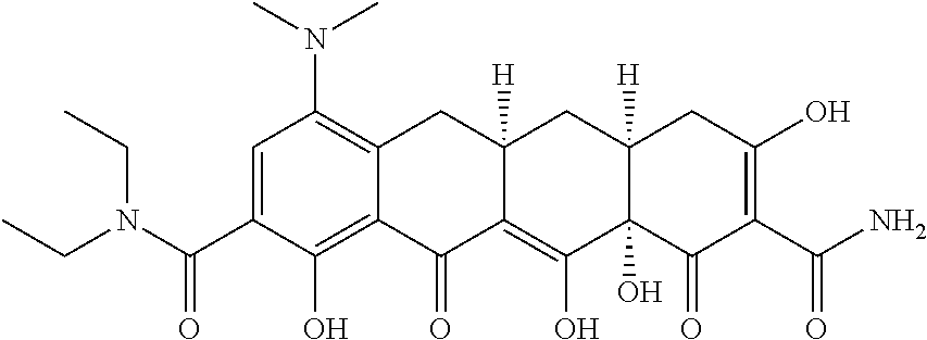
C1=C(C(N(CC)CC)=O)C(O)=C2C(=C1N(C)C)CC1([H])C(=C(O)C3(O)C([H])(C1)CC(O)=C(C(=O)N)C3=O)C2=O
